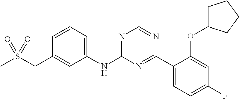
N(C1=NC=NC(C2=CC=C(F)C=C2OC2CCCC2)=N1)C1=CC=CC(CS(C)(=O)=O)=C1
